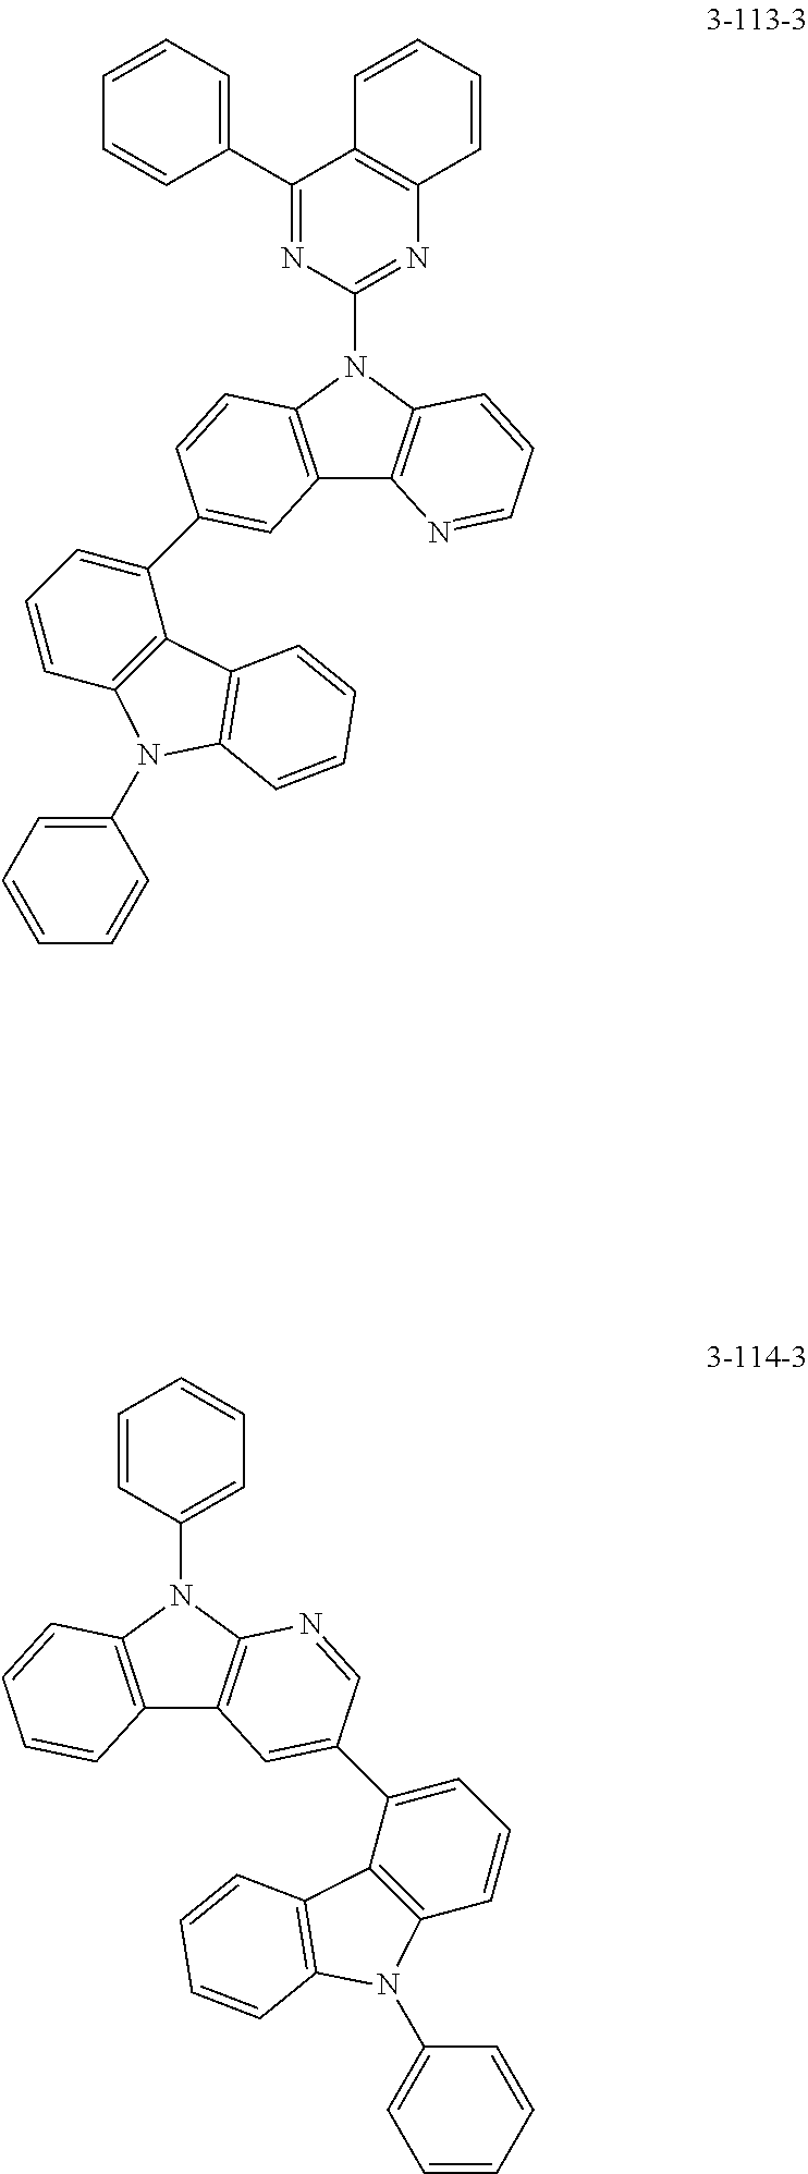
C12=C(N(C3=NC4=C(C(C5=CC=CC=C5)=N3)C=CC=C4)C3=C1N=CC=C3)C=CC(C1=CC=CC3=C1C1=C(C=CC=C1)N3C1=CC=CC=C1)=C2.C12=C(N(C3=CC=CC=C3)C3=C1C=CC=C3)N=CC(C1=CC=CC3=C1C1=C(C=CC=C1)N3C1=CC=CC=C1)=C2
